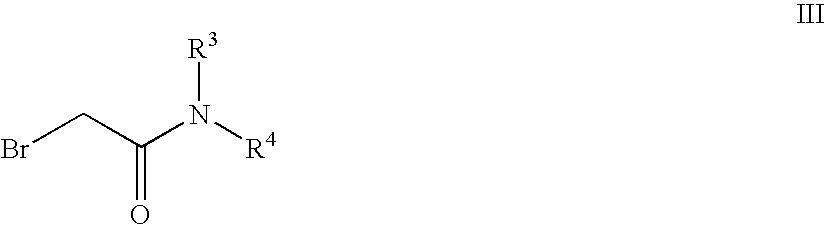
C(C(N([R4])[R3])=O)Br
